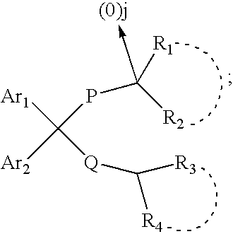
[Ar1]C([Ar2])(PC([R1])([R2])->[(0)j])[Q]C([R3])[R4]
